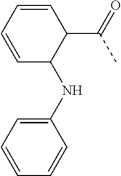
C1=CC(C(C)=O)C(NC2=CC=CC=C2)C=C1
